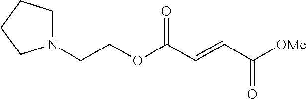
C(COC(C=CC([OMe])=O)=O)N1CCCC1
